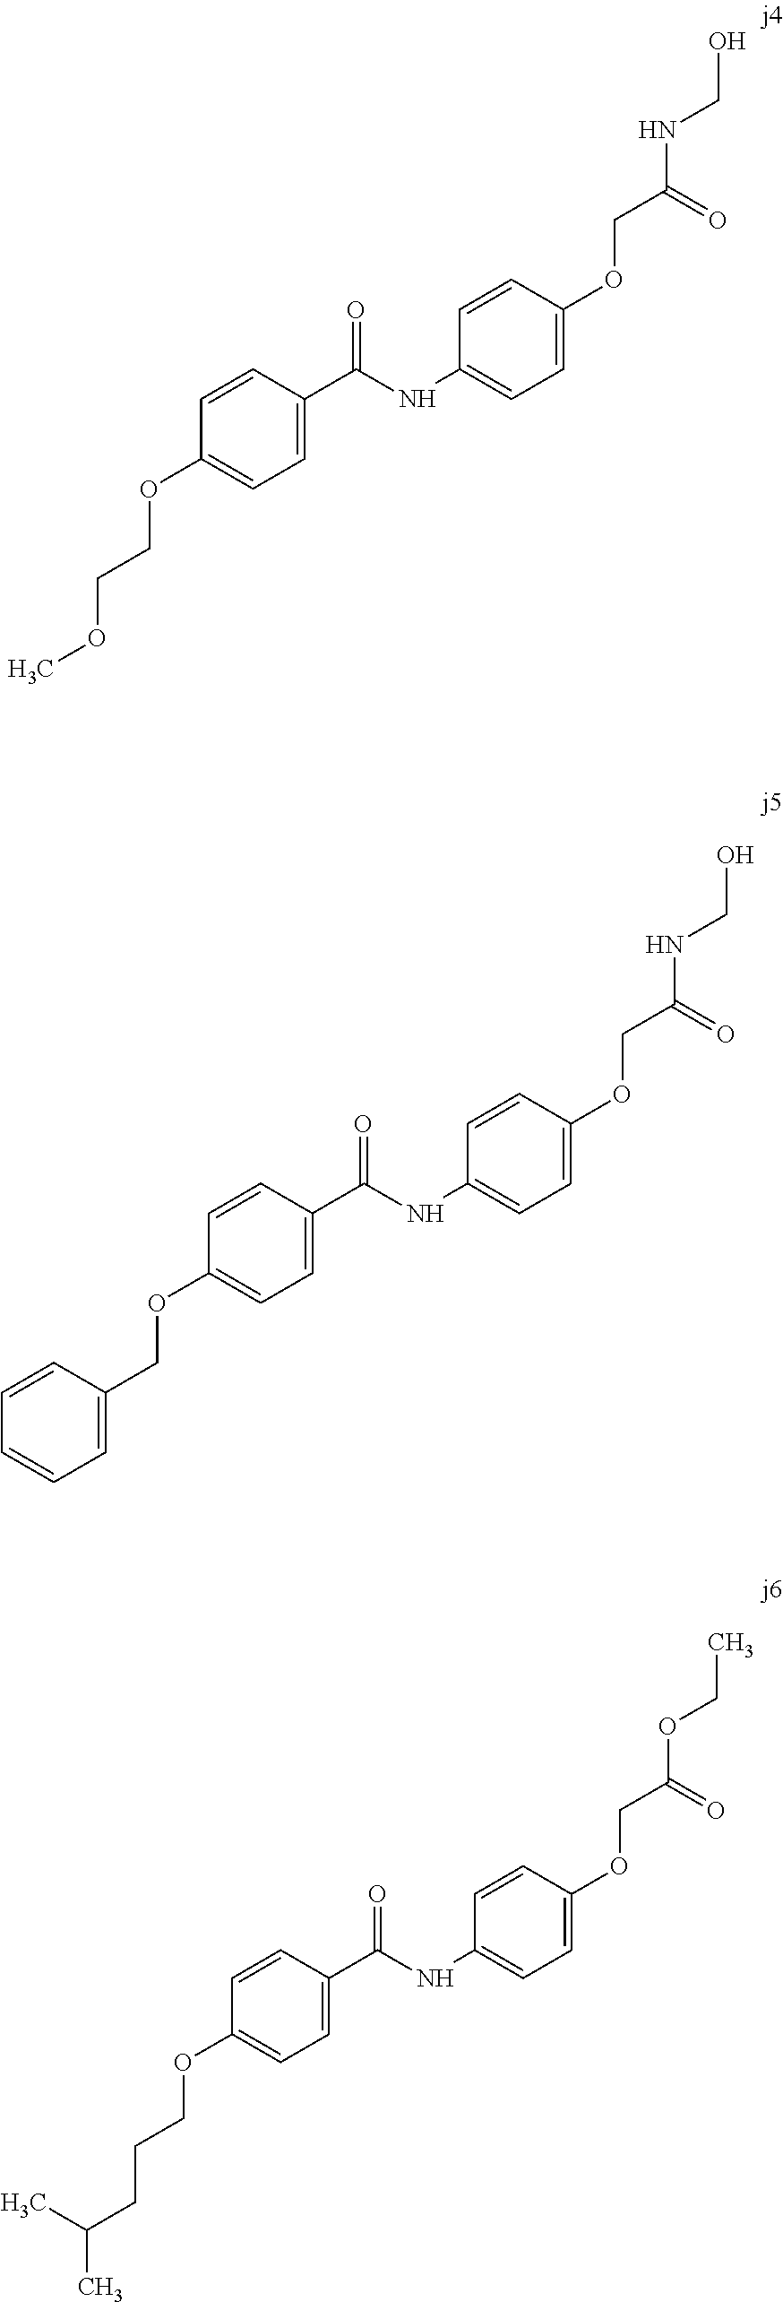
C(COC)OC1=CC=C(C(NC2=CC=C(OCC(NCO)=O)C=C2)=O)C=C1.C(C1=CC=CC=C1)OC1=CC=C(C(NC2=CC=C(OCC(NCO)=O)C=C2)=O)C=C1.C(CCC(C)C)OC1=CC=C(C(NC2=CC=C(OCC(OCC)=O)C=C2)=O)C=C1
